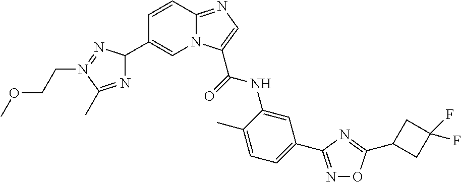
C1=CC2=NC=C(C(=O)NC3=CC(C4=NOC(C5CC(F)(F)C5)=N4)=CC=C3C)N2C=C1C1N=C(C)N(CCOC)=N1
